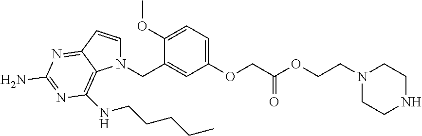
N1(CC2=CC(OCC(OCCN3CCNCC3)=O)=CC=C2OC)C=CC2=NC(N)=NC(NCCCCC)=C12
